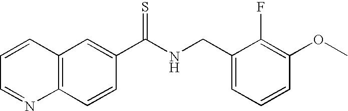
C12=C(C=C(C(NCC3=CC=CC(OC)=C3F)=S)C=C1)C=CC=N2
